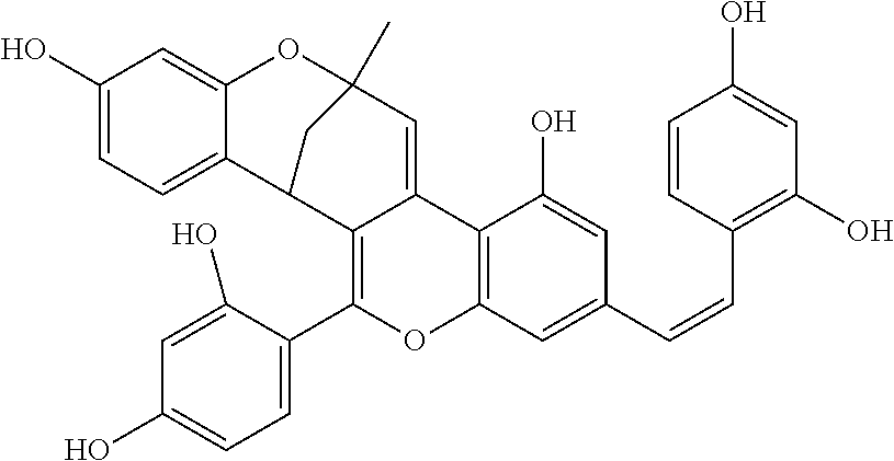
C1(C2=CC=C(O)C=C2O)=C2C(=CC3(C)OC4=CC(O)=CC=C4C2C3)C2=C(O1)C=C(C=CC1=C(O)C=C(O)C=C1)C=C2O
